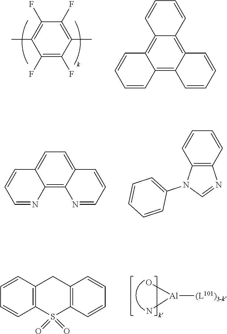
C1(F)=C(F)C(C)=C(F)C(F)=C1C.C12=C3C(=C4C(=C1C=CC=C2)C=CC=C4)C=CC=C3.C12=C3C(=CC=C1C=CC=N2)C=CC=N3.C1=CC2=C(C=C1)N(C1=CC=CC=C1)C=N2.[Al]([(L101)3-k])(O)N.C1=CC2=C(C=C1)S(=O)(=O)C1=C(C2)C=CC=C1
